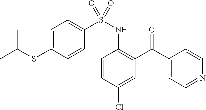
C1(C(C2=C(NS(C3=CC=C(SC(C)C)C=C3)(=O)=O)C=CC(Cl)=C2)=O)=CC=NC=C1
